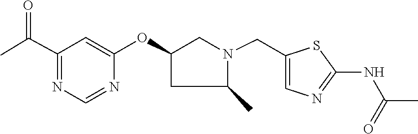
C1(C(C)=O)=NC=NC(OC2CC(C)N(CC3=CN=C(NC(=O)C)S3)C2)=C1
